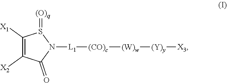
C1([X1])=C([X2])C(=O)N([L1][(CO)c][(W)w][(Y)y][X3])S1=[(O)q]
